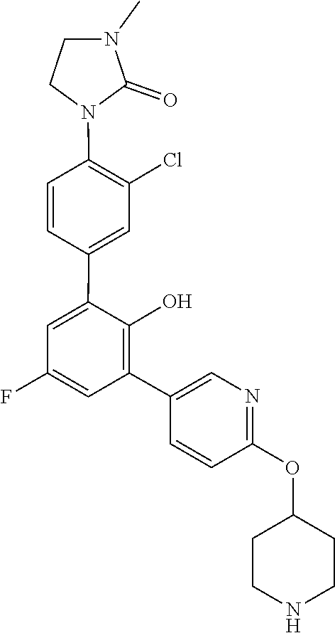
C1(C2=C(O)C(C3=CC(Cl)=C(N4CCN(C)C4=O)C=C3)=CC(F)=C2)=CN=C(OC2CCNCC2)C=C1
